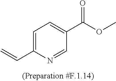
C1=C(C=C)N=CC(C(OC)=O)=C1
